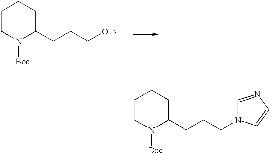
C1CN([Boc])C(CCC[OTs])CC1.C1CN([Boc])C(CCCN2C=NC=C2)CC1
